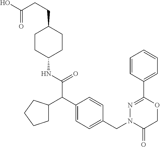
C1(NC(=O)C(C2=CC=C(CN3C(=O)COC(C4=CC=CC=C4)=N3)C=C2)C2CCCC2)CCC(CCC(=O)O)CC1
